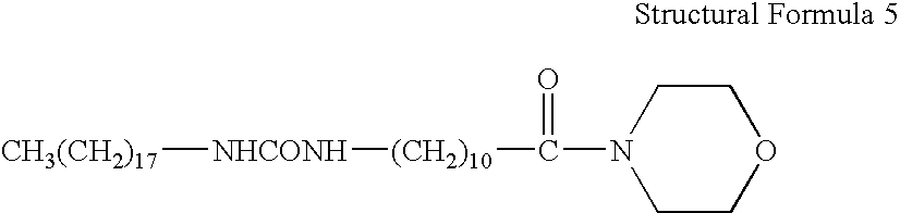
[CH3(CH2)17][NHCONH][(CH2)10]C(=O)N1CCOCC1
